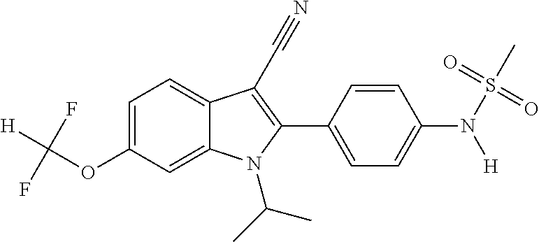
C1=C(OC([H])(F)F)C=C2C(=C1)C(C#N)=C(C1=CC=C(N(S(C)(=O)=O)[H])C=C1)N2C(C)C
